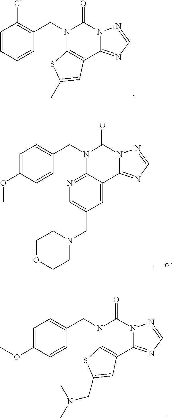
C1=CC=CC(CN2C(=O)N3C(=NC=N3)C3=C2SC(C)=C3)=C1Cl.C1=C(OC)C=CC(CN2C(=O)N3C(=NC=N3)C3=CC(CN4CCOCC4)=CN=C23)=C1.C1=C(OC)C=CC(CN2C(=O)N3C(=NC=N3)C3=C2SC(CN(C)C)=C3)=C1
